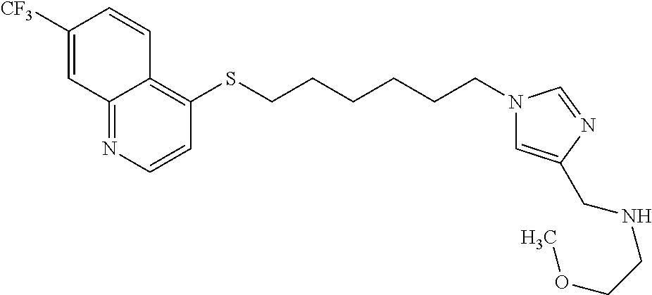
C12=NC=CC(SCCCCCCN3C=C(CNCCOC)N=C3)=C1C=CC([CF3])=C2
